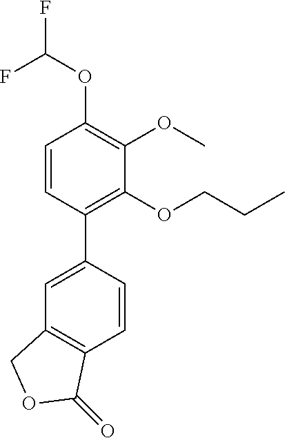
C1=CC(C2=CC3=C(C=C2)C(=O)OC3)=C(OCCC)C(OC)=C1OC(F)F
